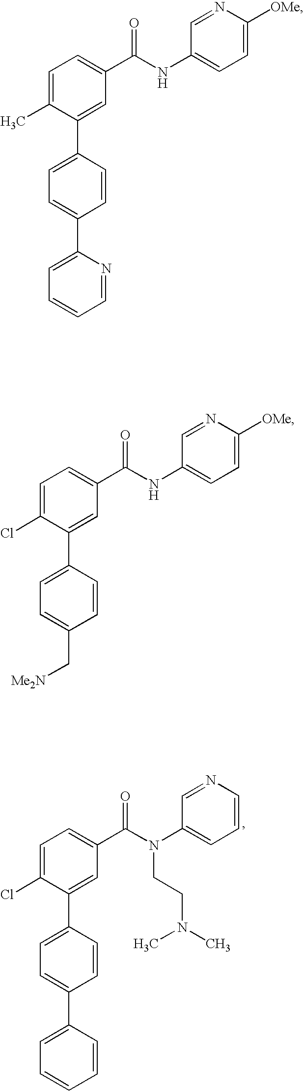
C1=C(C)C(C2=CC=C(C3=CC=CC=N3)C=C2)=CC(C(NC2=CC=C([OMe])N=C2)=O)=C1.C1=C(Cl)C(C2=CC=C(C[Me2N])C=C2)=CC(C(NC2=CC=C([OMe])N=C2)=O)=C1.C1=C(Cl)C(C2=CC=C(C3=CC=CC=C3)C=C2)=CC(C(N(C2=CC=CN=C2)CCN(C)C)=O)=C1
